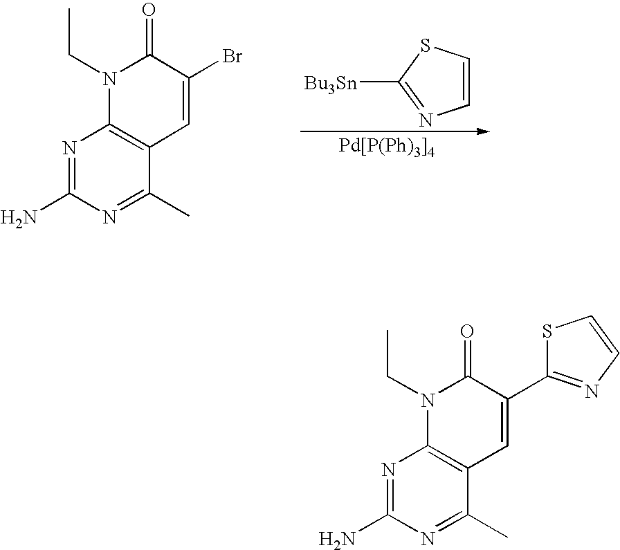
[Bu3Sn]C1=NC=CS1.[Pd[P(Ph)3]4].N1=C(N)N=C(C)C2=C1N(CC)C(=O)C(Br)=C2.N1=C(N)N=C(C)C2=C1N(CC)C(=O)C(C1=NC=CS1)=C2
